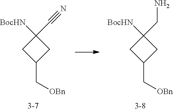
C1(C[OBn])CC([BocHN])(C#N)C1.C1(C[OBn])CC([BocHN])(CN)C1
